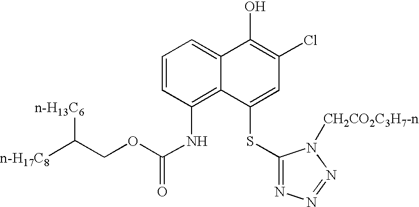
C1=CC(NC(OCC([n-H17C8])[n-H13C6])=O)=C2C(=C1)C(O)=C(Cl)C=C2SC1=NN=NN1[CH2CO2C3H7-n]
